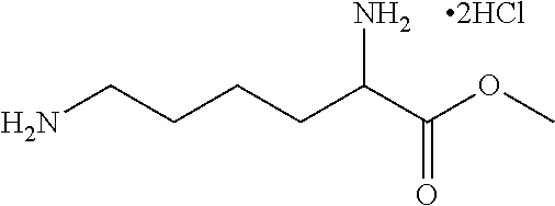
NCCCCC(C(OC)=O)N.[2HCl]
